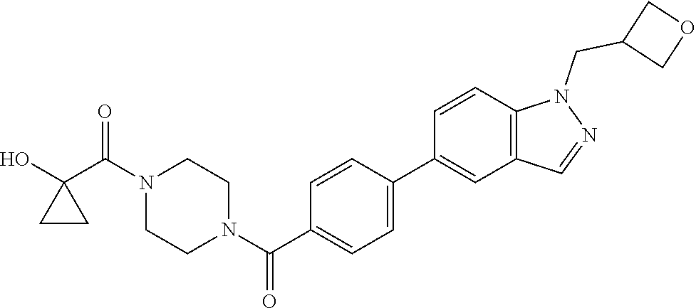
OC1(C(N2CCN(C(=O)C3=CC=C(C4=CC5=C(C=C4)N(CC4COC4)N=C5)C=C3)CC2)=O)CC1
